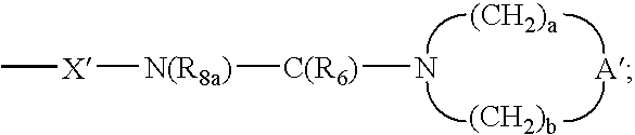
[(CH2)a].[(CH2)b].[A].[C(R6)](N)[N(R8a)][X]C
